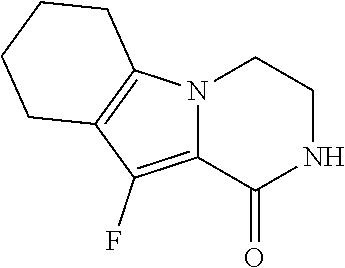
N1CCN2C(=C(F)C3=C2CCCC3)C1=O
